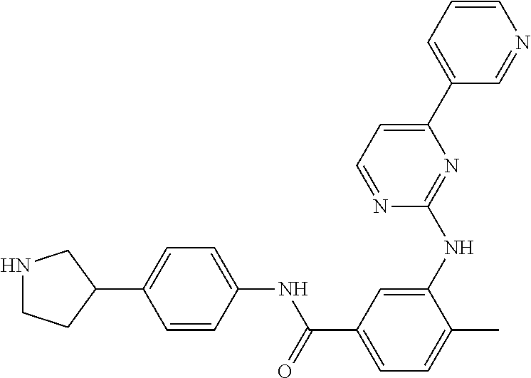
N1CCC(C2=CC=C(NC(C3=CC=C(C)C(NC4=NC(C5=CC=CN=C5)=CC=N4)=C3)=O)C=C2)C1
